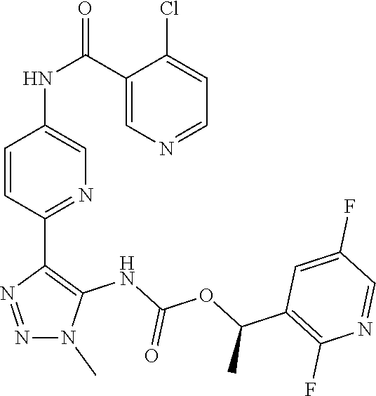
N1(C)N=NC(C2=NC=C(NC(C3=CN=CC=C3Cl)=O)C=C2)=C1NC(OC(C1=C(F)N=CC(F)=C1)C)=O
